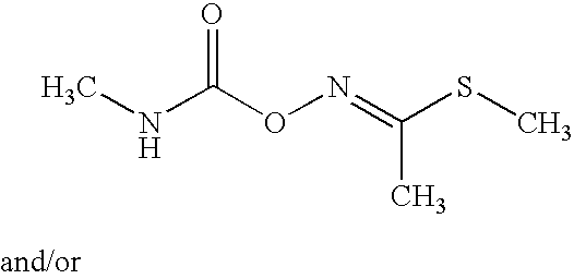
CNC(ON=C(SC)C)=O
